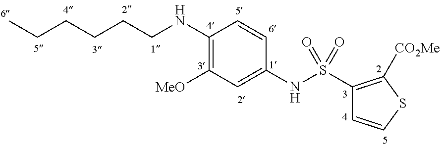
S(C1=C([CO2Me])SC=C1)(=O)(=O)NC1=CC([MeO])=C(NCCCCCC)C=C1
